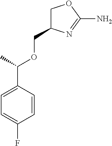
C1=CC(C(OCC2COC(N)=N2)C)=CC=C1F
